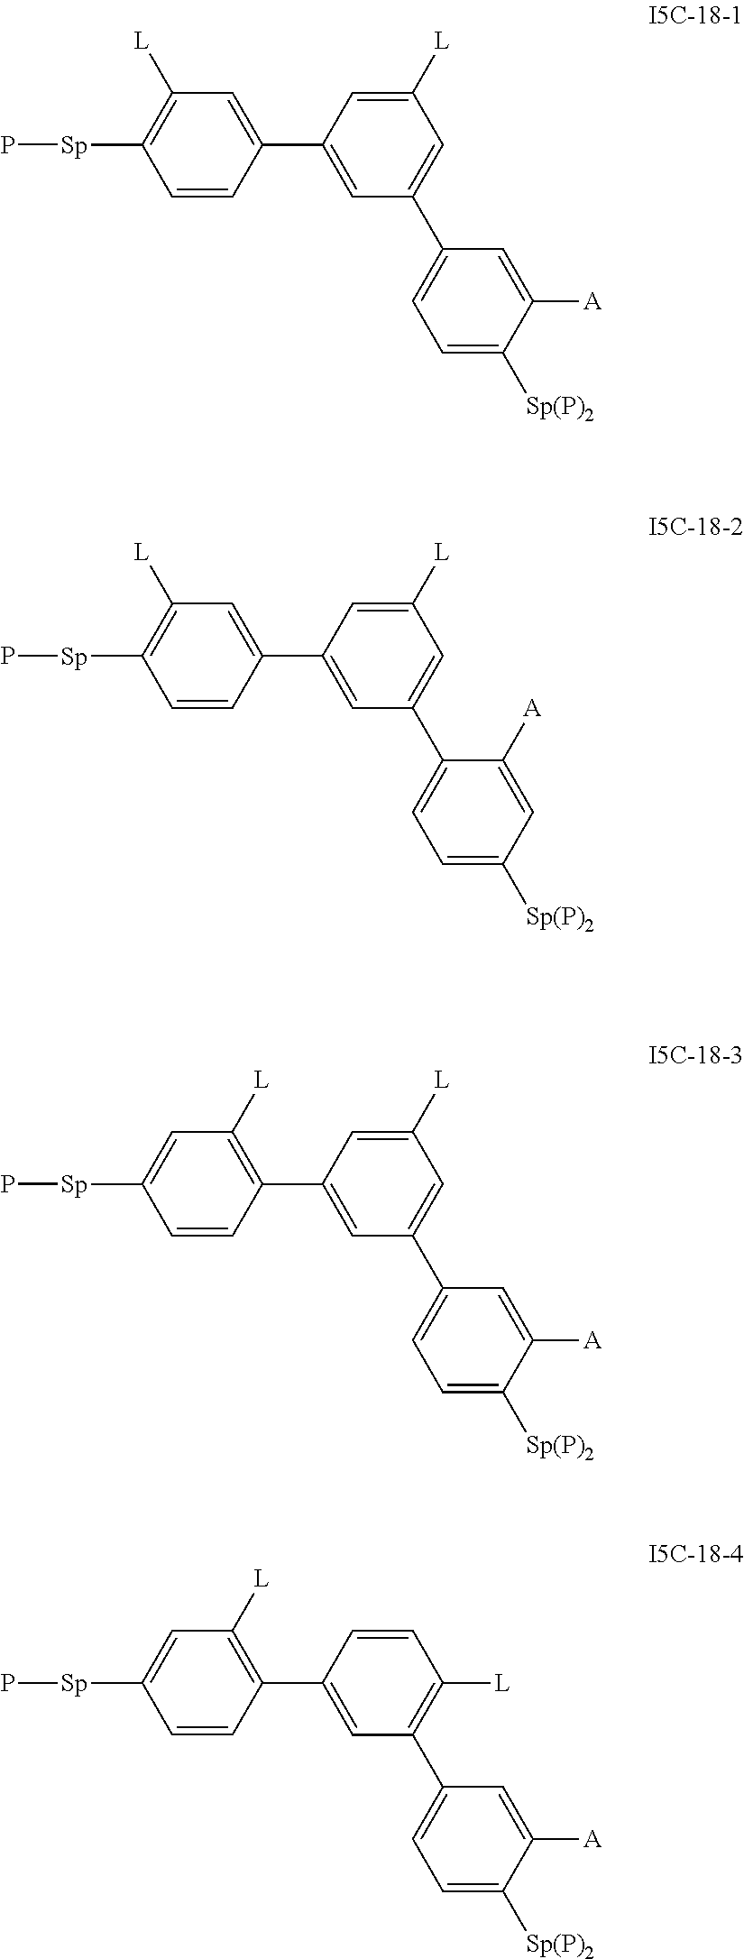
C1=C([L])C=C(C2=CC=C([Sp(P)2])C([A])=C2)C=C1C1=CC([L])=C([Sp]P)C=C1.C1=C([L])C=C(C2=CC=C([Sp(P)2])C=C2[A])C=C1C1=CC([L])=C([Sp]P)C=C1.C1=C([L])C=C(C2=CC=C([Sp(P)2])C([A])=C2)C=C1C1=C([L])C=C([Sp]P)C=C1.C1=CC([L])=C(C2=CC=C([Sp(P)2])C([A])=C2)C=C1C1=C([L])C=C([Sp]P)C=C1
